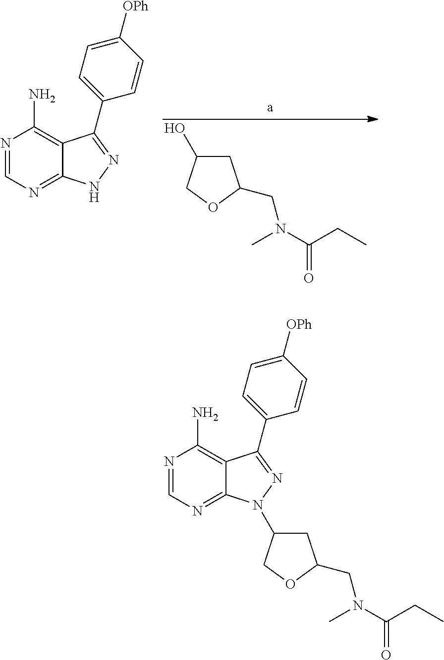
N1=CN=C2C(=C1N)C(C1=CC=C([OPh])C=C1)=NN2.C1C(O)COC1CN(C)C(CC)=O.N1=CN=C2C(=C1N)C(C1=CC=C([OPh])C=C1)=NN2C1CC(CN(C(CC)=O)C)OC1
